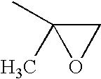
C1(C)(C)OC1
